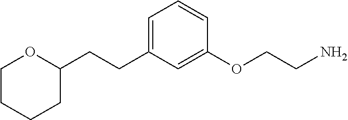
C1(CCC2=CC=CC(OCCN)=C2)OCCCC1
